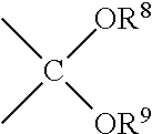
C([OR8])(C)(C)[OR9]
